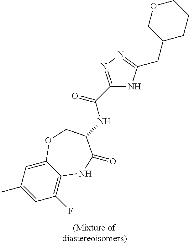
C1(F)=C2C(=CC(C)=C1)OCC(NC(C1=NN=C(CC3CCCOC3)N1)=O)C(=O)N2
